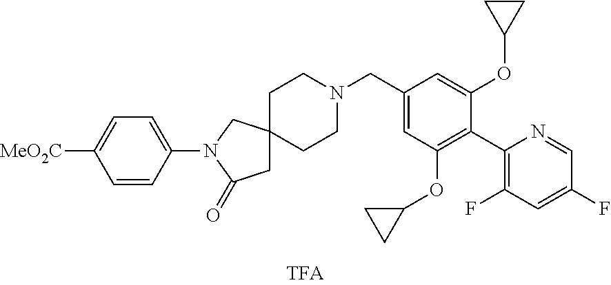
C1(CN2CCC3(CC2)CC(=O)N(C2=CC=C([MeO2C])C=C2)C3)=CC(OC2CC2)=C(C2=C(F)C=C(F)C=N2)C(OC2CC2)=C1
